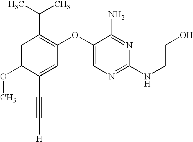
C1=C(OC)C(C#C[H])=CC(OC2=CN=C(NCCO)N=C2N)=C1C(C)C
